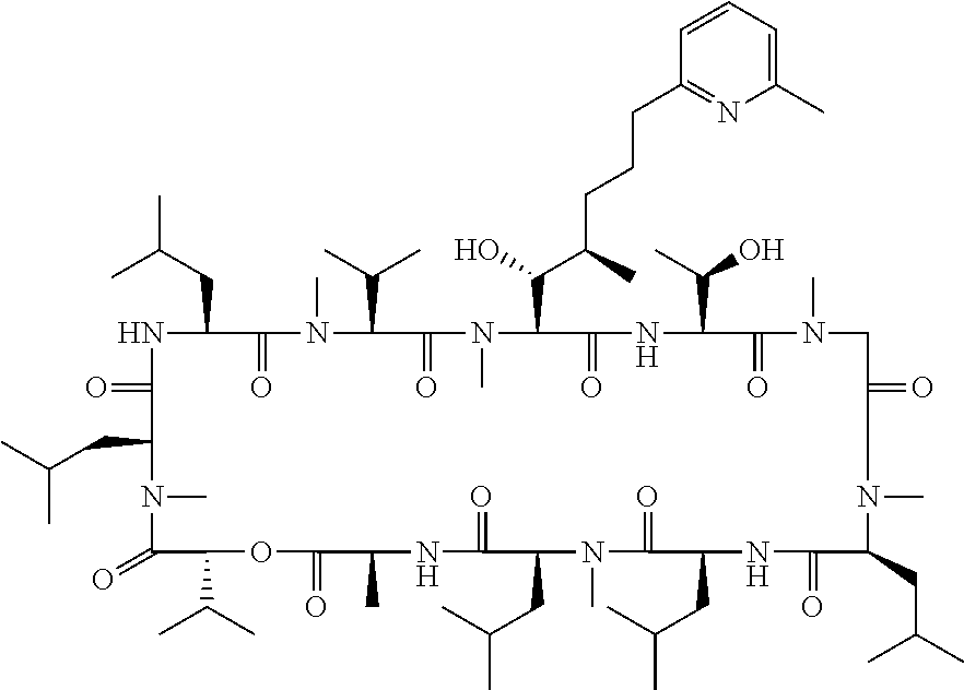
C1(=O)C(C(C)C)OC(=O)C(C)NC(=O)C(CC(C)C)N(C)C(=O)C(CC(C)C)NC(=O)C(CC(C)C)N(C)C(=O)CN(C)C(=O)C(C(C)O)NC(=O)C(C(O)C(C)CCCC2=NC(C)=CC=C2)N(C)C(=O)C(C(C)C)N(C)C(=O)C(CC(C)C)NC(=O)C(CC(C)C)N1C
